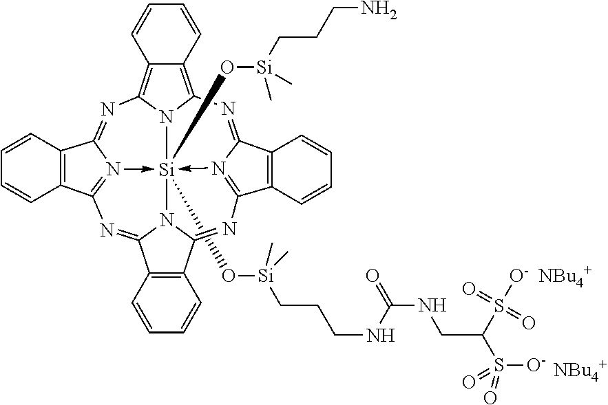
O([Si]123(O[Si](CCCN)(C)C)-N4=C5N=C6C7=C(C(=NC8=N->1C(=NC1=C9C(=C(N=C4C4=C5C=CC=C4)N12)C=CC=C9)C1=C8C=CC=C1)N63)C=CC=C7)[Si](CCCNC(=O)NCC(S([O-])(=O)=O)S([O-])(=O)=O)(C)C
